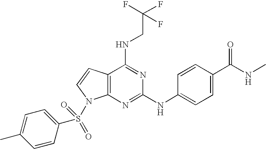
C12=C(C=CN1S(C1=CC=C(C)C=C1)(=O)=O)C(NCC(F)(F)F)=NC(NC1=CC=C(C(NC)=O)C=C1)=N2
